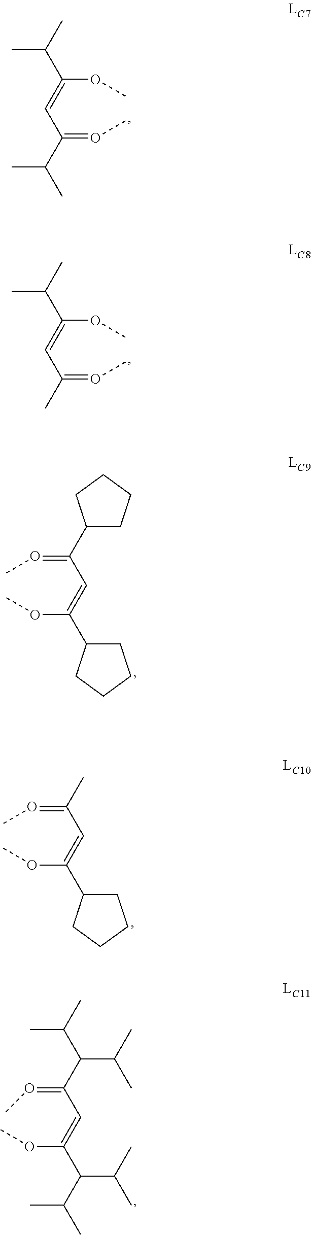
C(C(OC)=CC(=OC)C(C)C)(C)C.C(C(OC)=CC(=OC)C)(C)C.CC(=OC)C=C(OC)C1CCCC1.C1(C(=OC)C=C(OC)C2CCCC2)CCCC1.C(C(=OC)C=C(OC)C(C(C)C)C(C)C)(C(C)C)C(C)C
